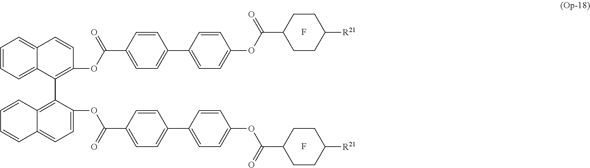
C1=CC=C2C(=C1)C=CC(OC(C1=CC=C(C3=CC=C(OC(C4CCC([R21])CC4)=O)C=C3)C=C1)=O)=C2C1=C2C(=CC=C1OC(=O)C1=CC=C(C3=CC=C(OC(C4CCC([R21])CC4)=O)C=C3)C=C1)C=CC=C2.F.F
